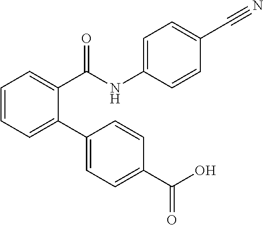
C1=CC=C(C2=CC=C(C(O)=O)C=C2)C(C(=O)NC2=CC=C(C#N)C=C2)=C1
